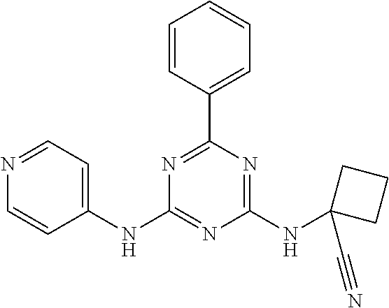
C1(NC2=NC(NC3(C#N)CCC3)=NC(C3=CC=CC=C3)=N2)=CC=NC=C1
